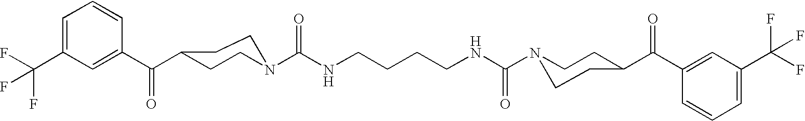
C1=C(C(F)(F)F)C=C(C(=O)C2CCN(C(NCCCCNC(N3CCC(C(C4=CC(C(F)(F)F)=CC=C4)=O)CC3)=O)=O)CC2)C=C1
